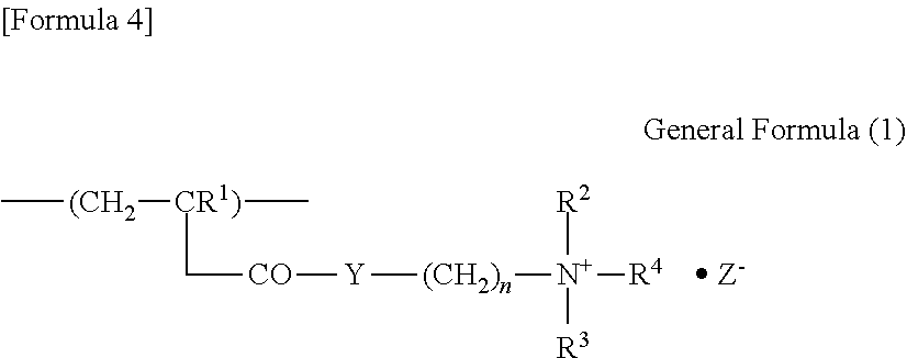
C[(CH2][CR1)](C)C[CO][Y][(CH2)n][N+]([R3])([R2])[R4].[ Z-]
